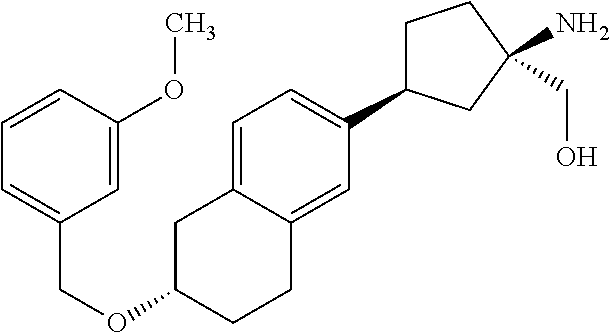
C1=CC(OC)=CC(COC2CC3=CC=C(C4CCC(N)(CO)C4)C=C3CC2)=C1
